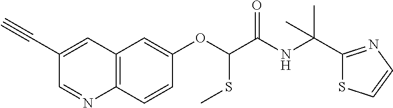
C1(C#C)=CC2=C(N=C1)C=CC(OC(SC)C(=O)NC(C1=NC=CS1)(C)C)=C2
